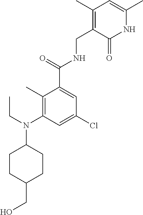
C1(C)=C(CNC(C2=CC(Cl)=CC(N(CC)C3CCC(CO)CC3)=C2C)=O)C(=O)NC(C)=C1
